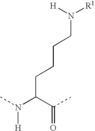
N(C(C(C)=O)CCCCN([H])[R1])(C)[H]
